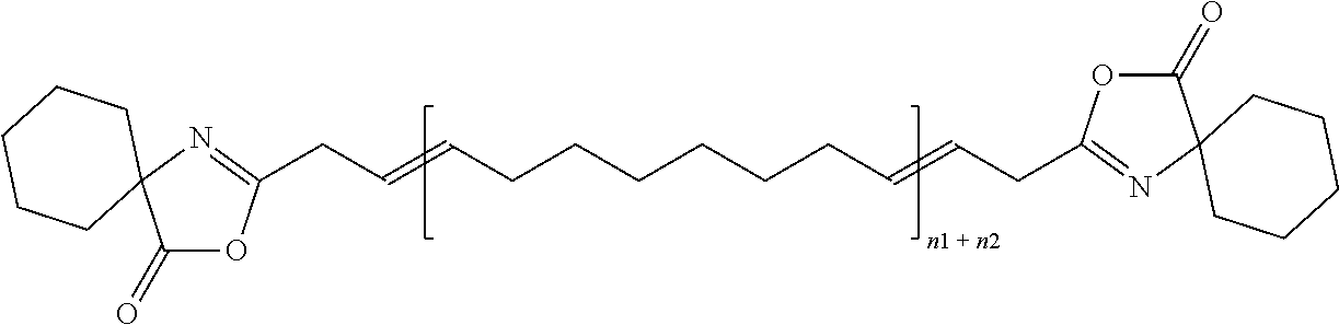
C1(=O)OC(CC=CCCCCCCC=CCC2=NC3(C(=O)O2)CCCCC3)=NC12CCCCC2
